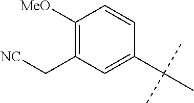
C1(C(C)(C)C)=CC(C[NC])=C([MeO])C=C1
